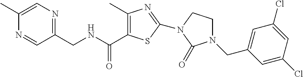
C1(C)=CN=C(CNC(=O)C2=C(C)N=C(N3CCN(CC4=CC(Cl)=CC(Cl)=C4)C3=O)S2)C=N1
